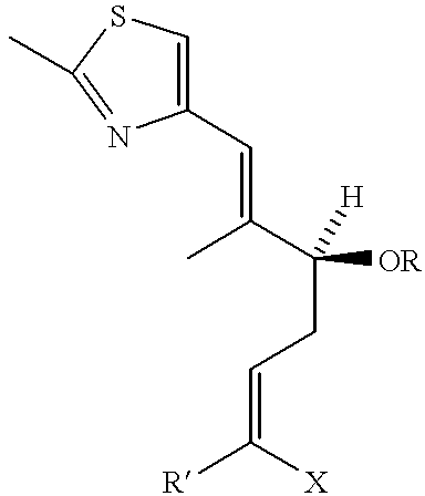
C1=C(C=C(C(CC=C([R])[X])([OR])[H])C)N=C(C)S1
